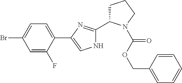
C1=C(F)C(C2=CNC(C3CCCN3C(OCC3=CC=CC=C3)=O)=N2)=CC=C1Br
